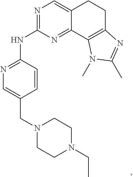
N1=C(NC2=NC=C(CN3CCN(CC)CC3)C=C2)N=C2C(=C1)CCC1=C2N(C)C(C)=N1
